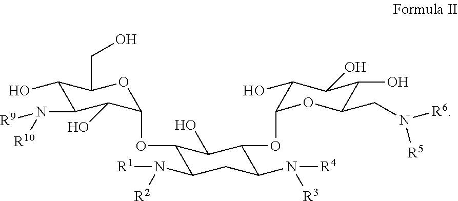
C1(OC2C(O)C(N([R10])[R9])C(O)C(CO)O2)C(N([R1])[R2])CC(N([R4])[R3])C(OC2C(O)C(O)C(O)C(CN([R6])[R5])O2)C1O
